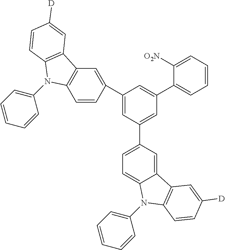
C1=CC(C2=CC(C3=CC=C4C(=C3)C3=C(N4C4=CC=CC=C4)C=CC([D])=C3)=CC(C3=CC=CC=C3[O2N])=C2)=CC2=C1N(C1=CC=CC=C1)C1=C2C=C([D])C=C1
